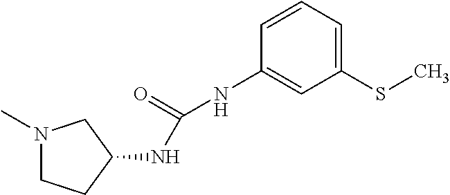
N1(C)CCC(NC(=O)NC2=CC(SC)=CC=C2)C1
